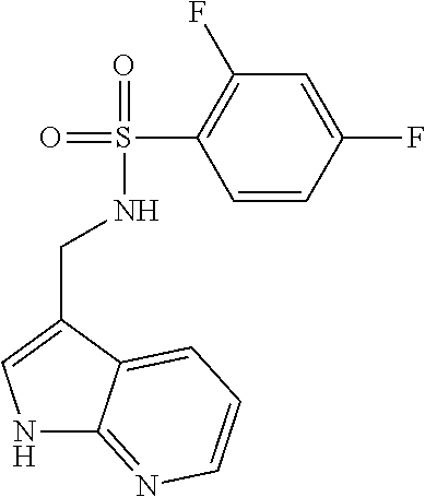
C(C1=CNC2=NC=CC=C12)NS(=O)(=O)C1=C(F)C=C(F)C=C1
